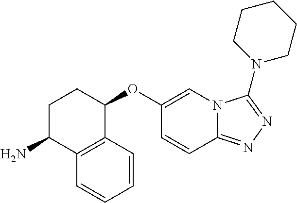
C1(OC2CCC(N)C3=C2C=CC=C3)=CN2C(=NN=C2N2CCCCC2)C=C1
